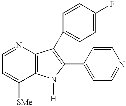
C12=C(N=CC=C1[SMe])C(C1=CC=C(F)C=C1)=C(C1=CC=NC=C1)N2[H]
